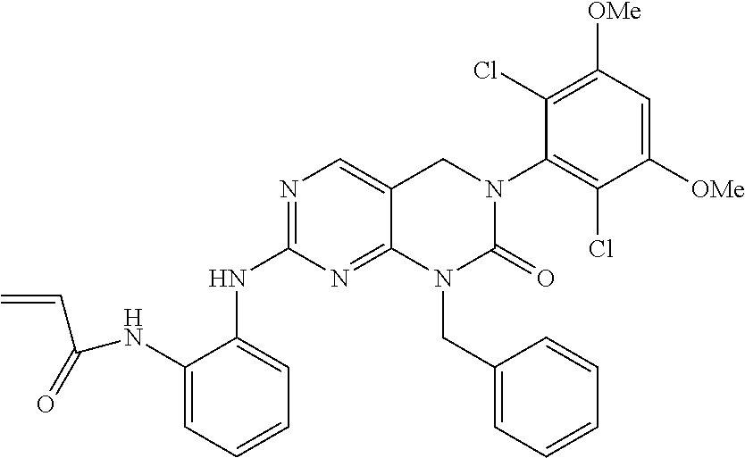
C1(NC(C=C)=O)=CC=CC=C1NC1=NC=C2C(=N1)N(CC1=CC=CC=C1)C(=O)N(C1=C(Cl)C([OMe])=CC([OMe])=C1Cl)C2
